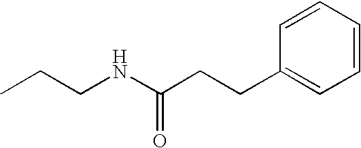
C(C(NCCC)=O)CC1=CC=CC=C1
